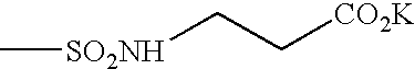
[SO2NH](CC[CO2K])C
